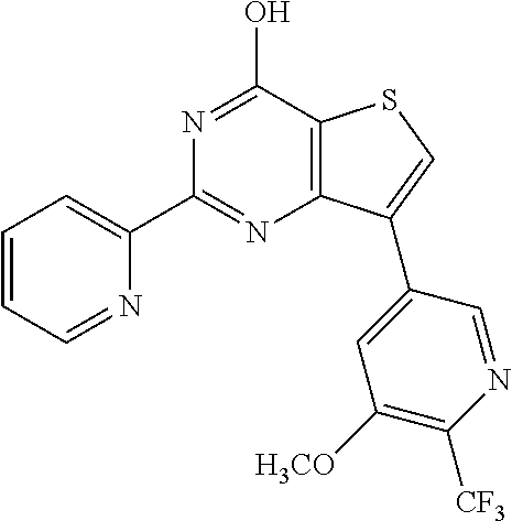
N1=C(O)C2=C(N=C1C1=CC=CC=N1)C(C1=CC([H3CO])=C([CF3])N=C1)=CS2
